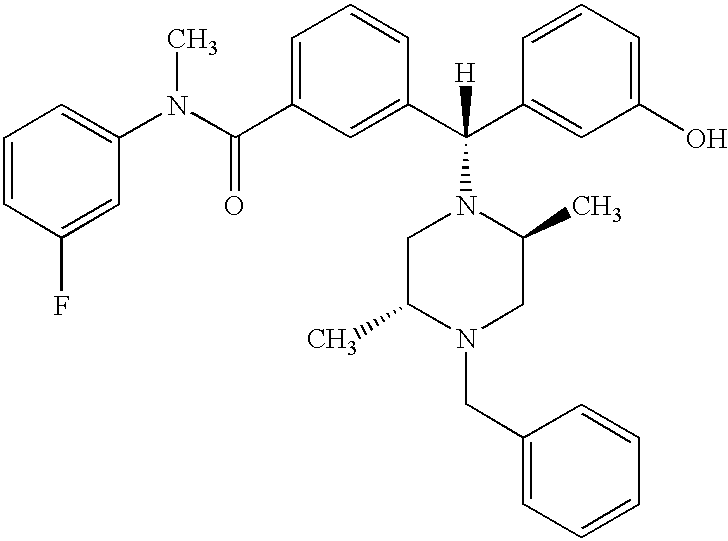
C1(C(C2=CC(O)=CC=C2)(N2CC(C)N(CC3=CC=CC=C3)CC2C)[H])=CC(C(N(C2=CC=CC(F)=C2)C)=O)=CC=C1
